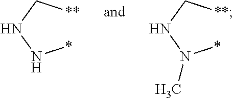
N(N*)C[**].N(N(*)C)C[**]
